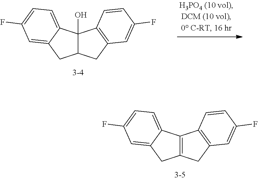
C12=C(CC3=C1C=CC(F)=C3)CC1=CC(F)=CC=C21.C12(O)C(CC3=C1C=CC(F)=C3)CC1=CC(F)=CC=C21
